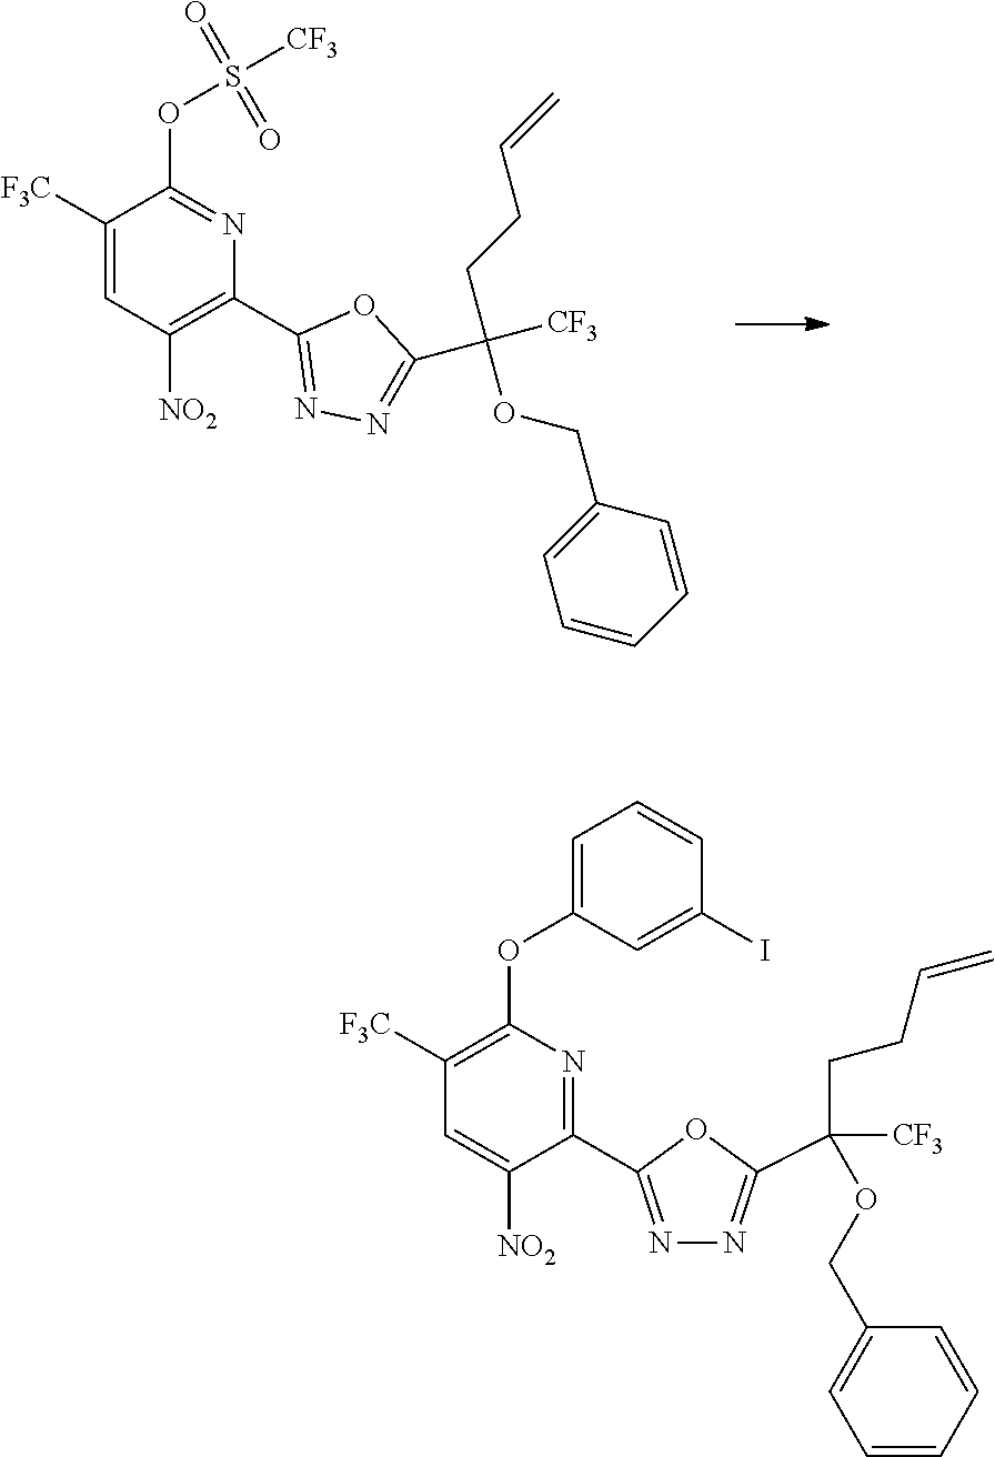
C1(C2=C([NO2])C=C([F3C])C(OS([CF3])(=O)=O)=N2)=NN=C(C([CF3])(CCC=C)OCC2=CC=CC=C2)O1.N1=C(C2=NC(OC3=CC=CC(I)=C3)=C([F3C])C=C2[NO2])OC(C([CF3])(OCC2=CC=CC=C2)CCC=C)=N1
